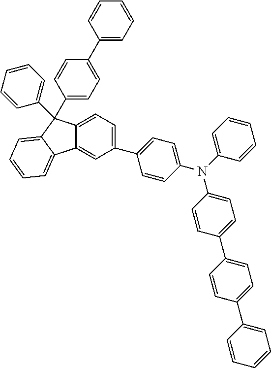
C1(C2=CC=C(N(C3=CC=CC=C3)C3=CC=C(C4=CC=C(C5=CC=CC=C5)C=C4)C=C3)C=C2)=CC=C2C(=C1)C1=CC=CC=C1C2(C1=CC=CC=C1)C1=CC=C(C2=CC=CC=C2)C=C1
